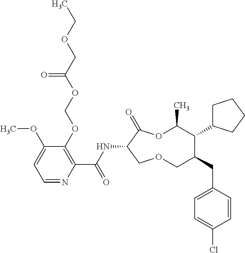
C1(OCOC(COCC)=O)=C(C(NC2C(=O)OC(C)C(C3CCCC3)C(CC3=CC=C(Cl)C=C3)COC2)=O)N=CC=C1OC
